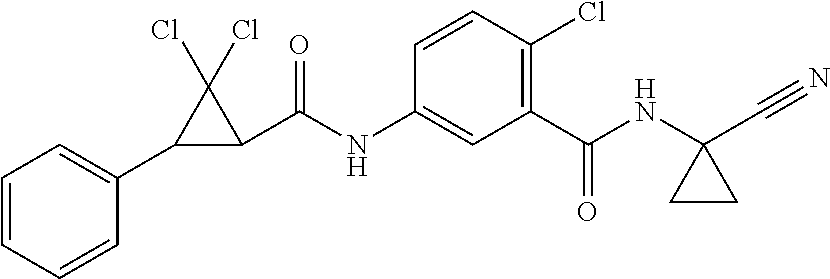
C1=CC=CC(C2C(C(NC3=CC(C(NC4(C#N)CC4)=O)=C(Cl)C=C3)=O)C2(Cl)Cl)=C1
